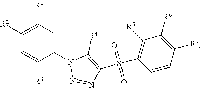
C1([R1])=C([R2])C=C([R3])C(N2N=NC(S(C3=C([R5])C([R6])=C([R7])C=C3)(=O)=O)=C2[R4])=C1
